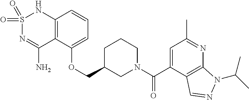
C12=C(C(OCC3CN(C(C4=CC(C)=NC5=C4C=NN5C(C)C)=O)CCC3)=CC=C1)C(N)=NS(=O)(=O)N2
